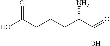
OC(CCCC(N)C(=O)O)=O
